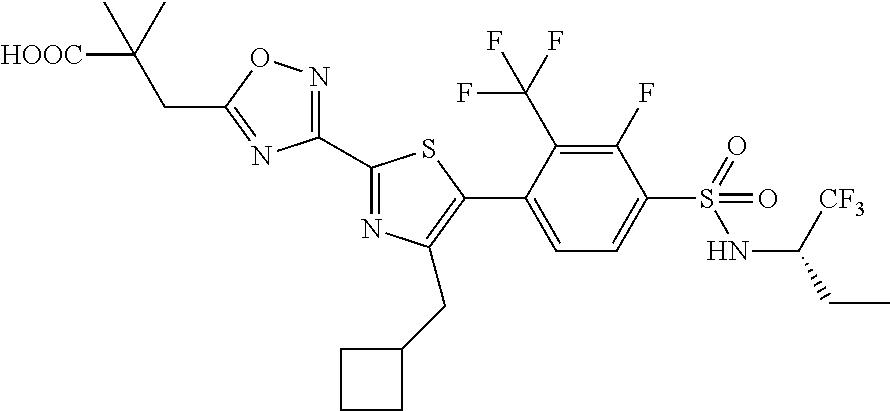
C1(C2=NC(CC3CCC3)=C(C3=CC=C(S(=O)(NC([CF3])CC)=O)C(F)=C3C(F)(F)F)S2)=NOC(CC(C)([HOOC])C)=N1
